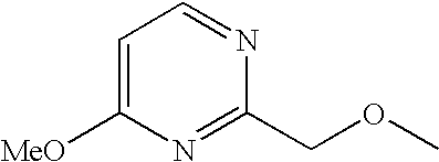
C1=C([MeO])N=C(COC)N=C1
